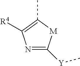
N1=C([Y]C)[M]C(C)=C1[R4]
